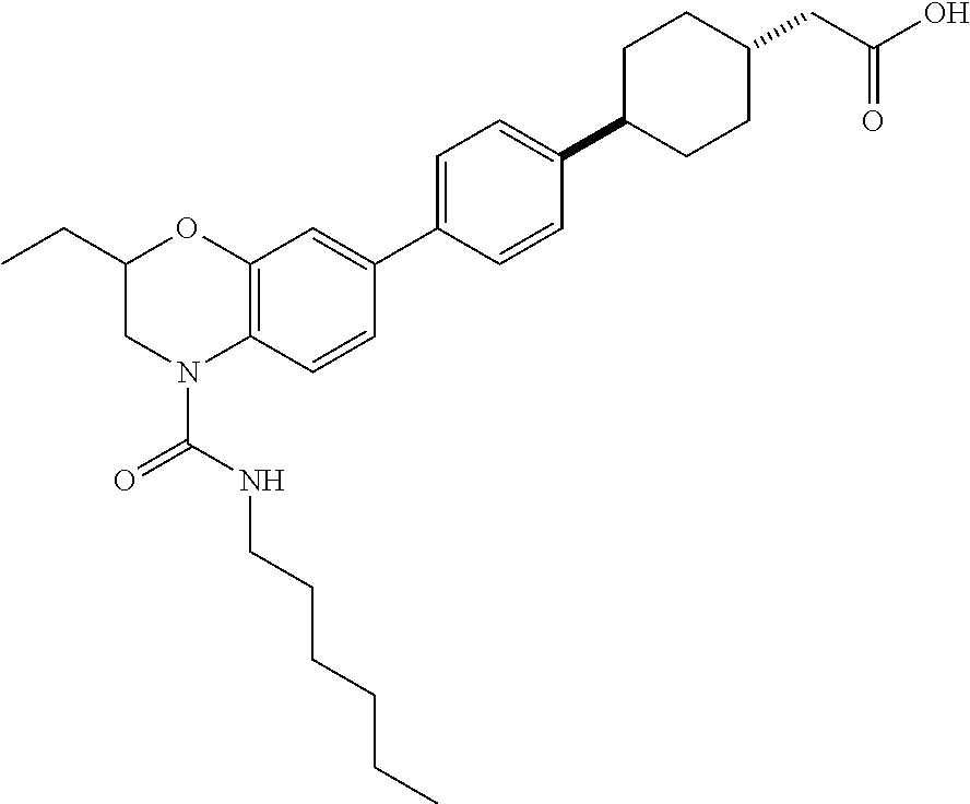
N(C(N1C2=C(OC(CC)C1)C=C(C1=CC=C(C3CCC(CC(=O)O)CC3)C=C1)C=C2)=O)CCCCCC
